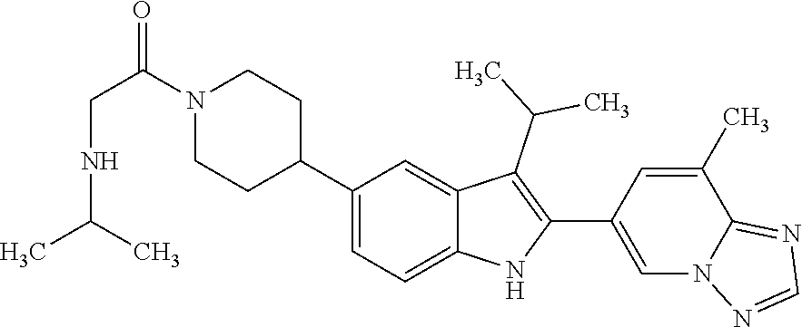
C1N(C(=O)CNC(C)C)CCC(C2=CC=C3C(=C2)C(C(C)C)=C(C2=CN4C(=NC=N4)C(C)=C2)N3)C1
